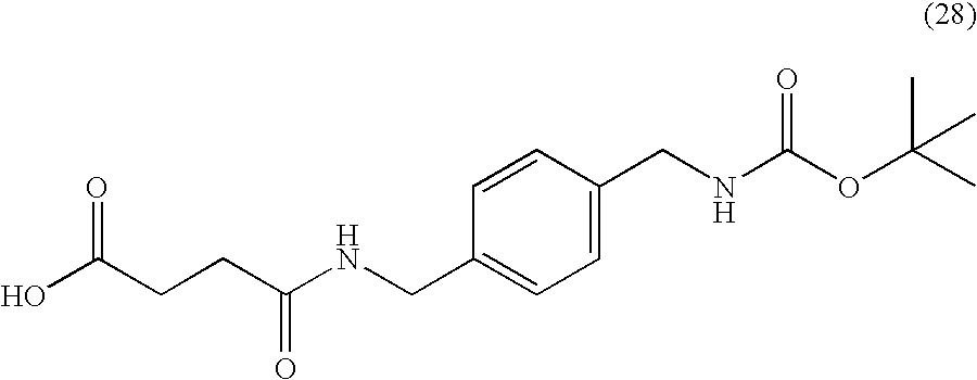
C1=CC(CNC(OC(C)(C)C)=O)=CC=C1CNC(CCC(O)=O)=O
